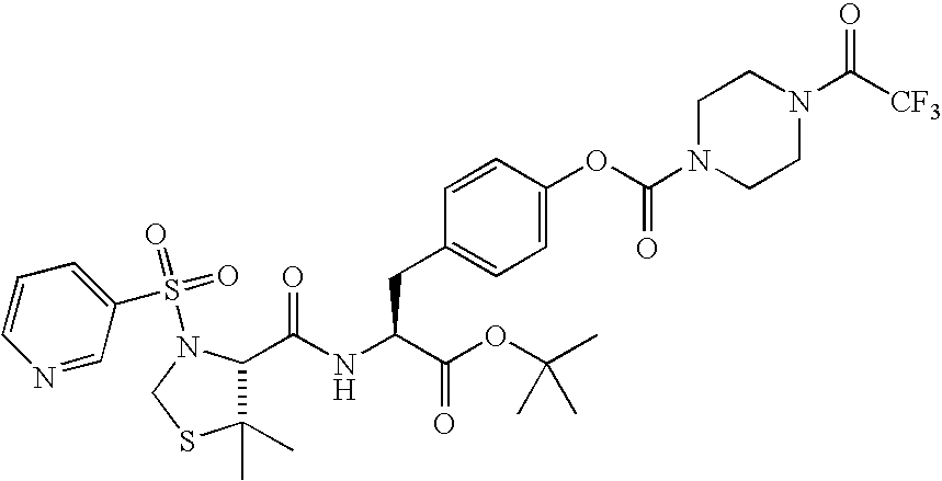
C1(S(=O)(=O)N2C(C(NC(C(OC(C)(C)C)=O)CC3=CC=C(OC(N4CCN(C([CF3])=O)CC4)=O)C=C3)=O)C(C)(C)SC2)=CC=CN=C1
